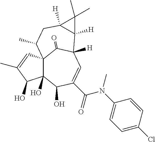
C123C(O)(C(O)C(C(=O)N(C4=CC=C(Cl)C=C4)C)=CC([H])(C1=O)C1([H])C([H])(CC2C)C1(C)C)C(O)C(C)=C3
